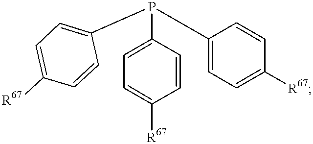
P(C1=CC=C([R67])C=C1)(C1=CC=C([R67])C=C1)C1=CC=C([R67])C=C1
